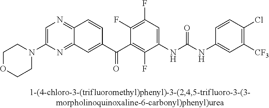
C1OCCN(C2=CN=C3C(=N2)C=C(C(C2=C(F)C(NC(NC4=CC([CF3])=C(Cl)C=C4)=O)=CC(F)=C2F)=O)C=C3)C1
